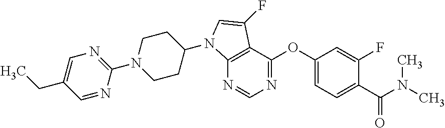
N1=CN=C(OC2=CC=C(C(N(C)C)=O)C(F)=C2)C2=C1N(C1CCN(C3=NC=C(CC)C=N3)CC1)C=C2F
